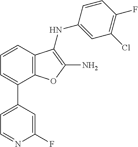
C1=CC2=C(C(C3=CC=NC(F)=C3)=C1)OC(N)=C2NC1=CC(Cl)=C(F)C=C1
